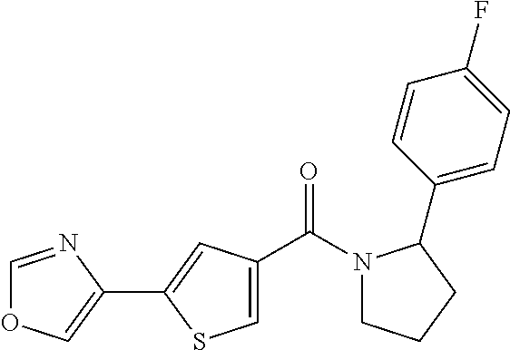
C1=NC(C2=CC(C(N3CCCC3C3=CC=C(F)C=C3)=O)=CS2)=CO1
